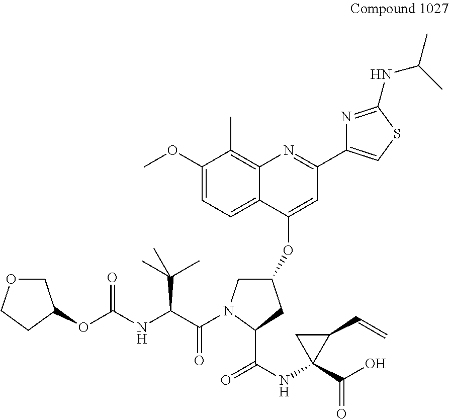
O(C(NC(C(=O)N1CC(OC2=CC(C3=CSC(NC(C)C)=N3)=NC3=C(C)C(OC)=CC=C23)CC1C(NC1(C(O)=O)C(C=C)C1)=O)C(C)(C)C)=O)C1COCC1
